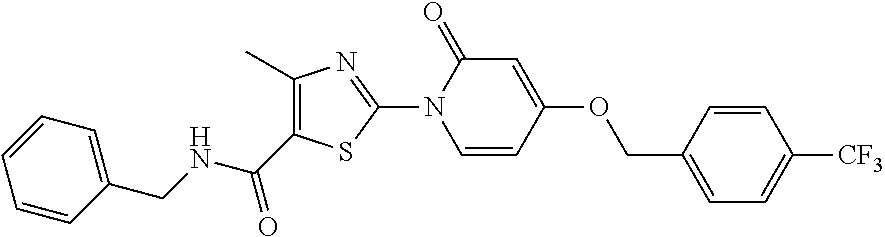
C1(CNC(C2=C(C)N=C(N3C=CC(OCC4=CC=C([CF3])C=C4)=CC3=O)S2)=O)=CC=CC=C1
